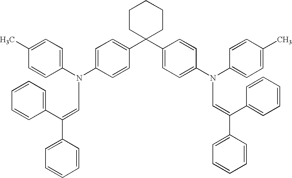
C1(C)=CC=C(N(C2=CC=C(C3(C4=CC=C(N(C5=CC=C(C)C=C5)C=C(C5=CC=CC=C5)C5=CC=CC=C5)C=C4)CCCCC3)C=C2)C=C(C2=CC=CC=C2)C2=CC=CC=C2)C=C1
